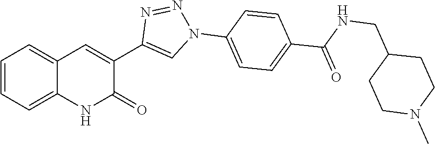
C1=CC=C2C(=C1)C=C(C1=CN(C3=CC=C(C(=O)NCC4CCN(C)CC4)C=C3)N=N1)C(=O)N2
